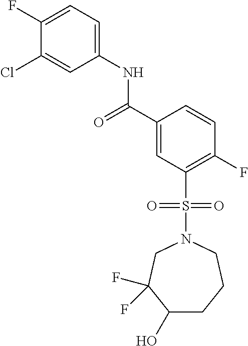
C1(F)=CC=C(NC(C2=CC(S(N3CC(F)(F)C(O)CCC3)(=O)=O)=C(F)C=C2)=O)C=C1Cl
